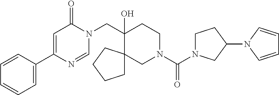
C1=CC(C2=CC(=O)N(CC3(O)CCN(C(=O)N4CCC(N5C=CC=C5)C4)CC34CCCC4)C=N2)=CC=C1
